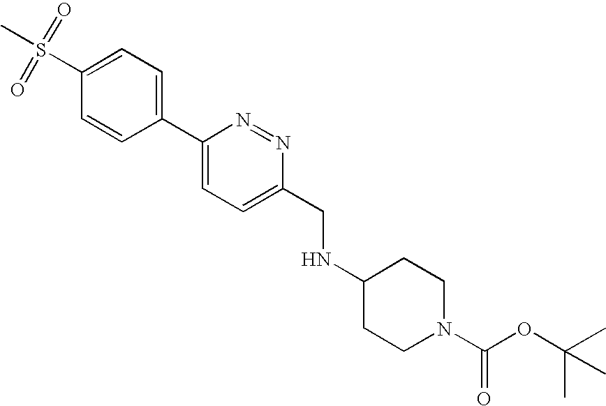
C1(S(C)(=O)=O)=CC=C(C2=CC=C(CNC3CCN(C(OC(C)(C)C)=O)CC3)N=N2)C=C1
